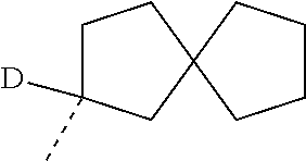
C1C([D])(C)CC2(C1)CCCC2
